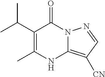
CC(C1=C(C)NC2=C([CN])C=NN2C1=O)C
